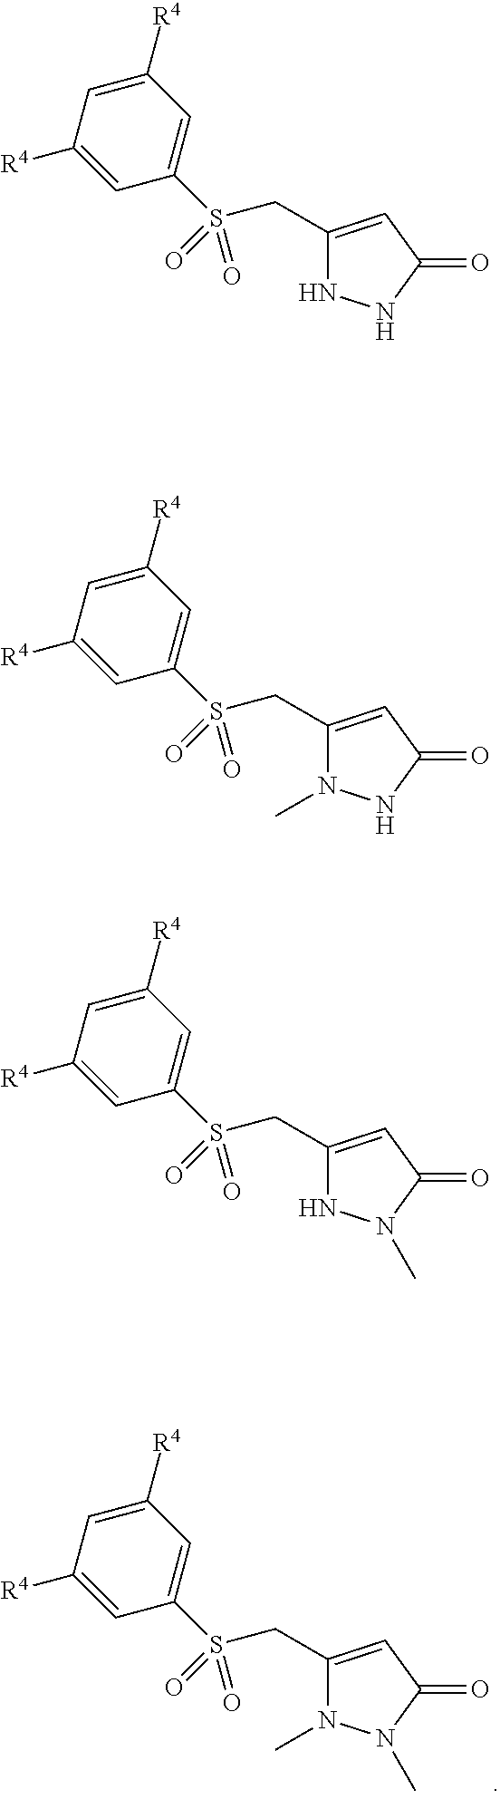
C1(CS(C2=CC([R4])=CC([R4])=C2)(=O)=O)=CC(=O)N(C)N1C.C1(CS(C2=CC([R4])=CC([R4])=C2)(=O)=O)=CC(=O)NN1.C1(CS(C2=CC([R4])=CC([R4])=C2)(=O)=O)=CC(=O)NN1C.C1(CS(C2=CC([R4])=CC([R4])=C2)(=O)=O)=CC(=O)N(C)N1
